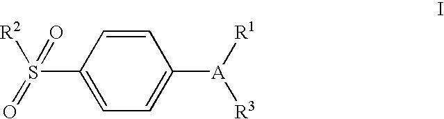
C1=C(S(=O)([R2])=O)C=CC([A]([R1])[R3])=C1
